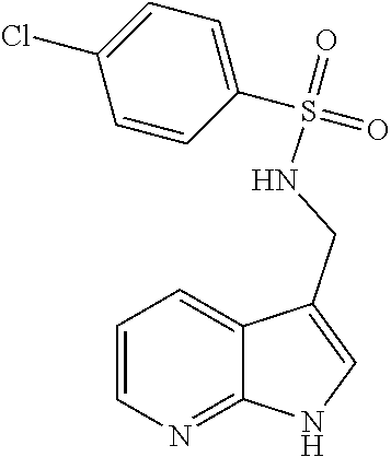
C1=CN=C2C(=C1)C(CNS(C1=CC=C(Cl)C=C1)(=O)=O)=CN2
